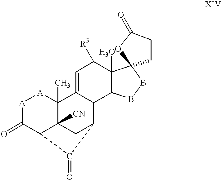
[A]1C(=O)C2C3([CN])C(C)([A]1)C1=CC([R3])C4(O)C(C1C(C3)C2=O)BBC41CCC(=O)O1
